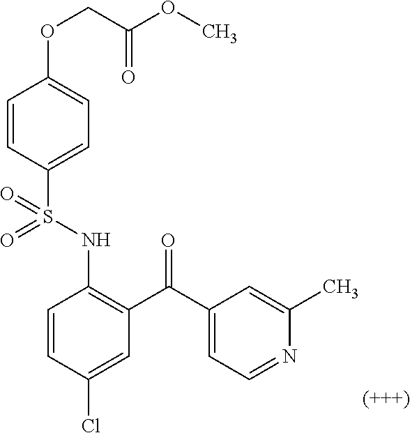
C1=CC(S(NC2=C(C(C3=CC=NC(C)=C3)=O)C=C(Cl)C=C2)(=O)=O)=CC=C1OCC(OC)=O
